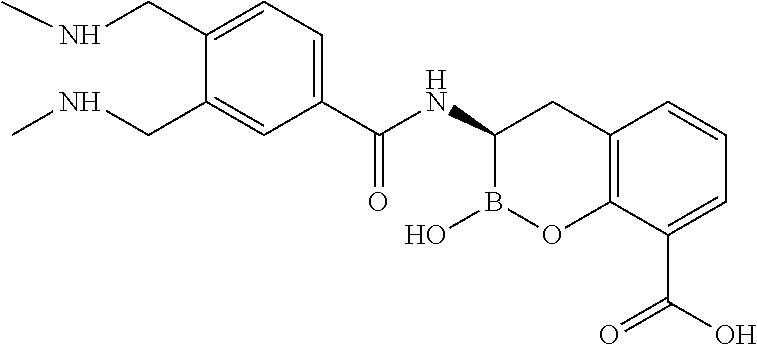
C12=C(C(C(O)=O)=CC=C1)OB(O)C(NC(=O)C1=CC=C(CNC)C(CNC)=C1)C2
